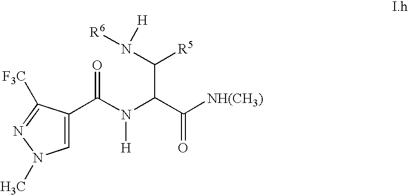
C1=C(C(N([H])C(C(N([R6])[H])[R5])C(=O)[NH(CH3)])=O)C([F3C])=NN1C
